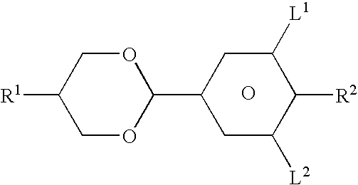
O.C1([R1])COC(C2CC([L2])C([R2])C([L1])C2)OC1
